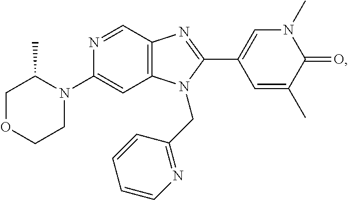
C1(N2C(C)COCC2)=CC2=C(C=N1)N=C(C1=CN(C)C(=O)C(C)=C1)N2CC1=NC=CC=C1
